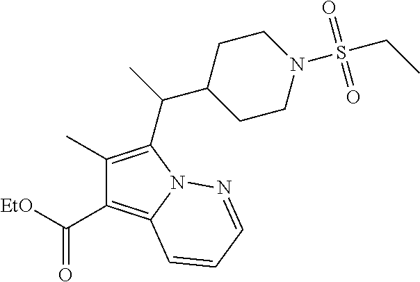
C1(C)=C(C(C2CCN(S(CC)(=O)=O)CC2)C)N2C(=C1C(=O)[EtO])C=CC=N2
